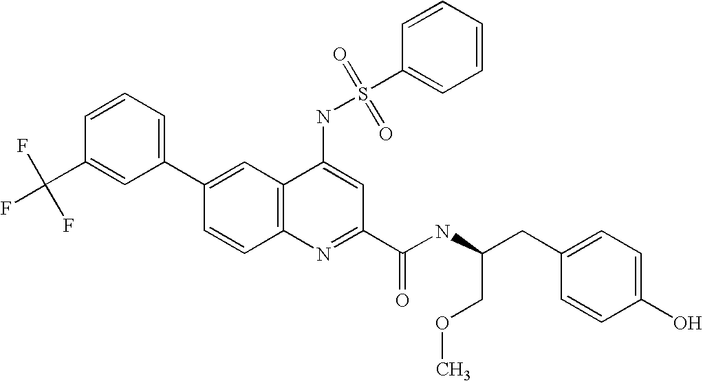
C1=CC(C(F)(F)F)=CC(C2=CC3=C(C=C2)N=C(C(NC(CC2=CC=C(O)C=C2)COC)=O)C=C3NS(C2=CC=CC=C2)(=O)=O)=C1
